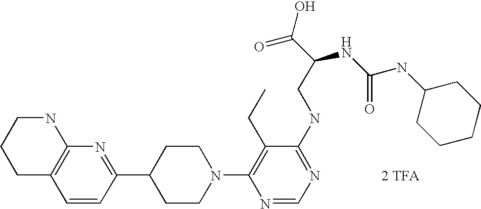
C1=CC(C2CCN(C3=C(CC)C(NCC(NC(NC4CCCCC4)=O)C(=O)O)=NC=N3)CC2)=NC2=C1CCCN2.[2 TFA]
